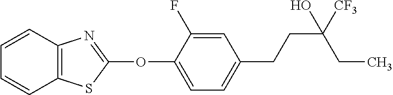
C1(OC2=NC3=C(S2)C=CC=C3)=CC=C(CCC(CC)([CF3])O)C=C1F
